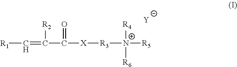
[R3]([N+]([R4])([R6])[R5])[X]C(=O)C([R2])=C[R1].[Y]
